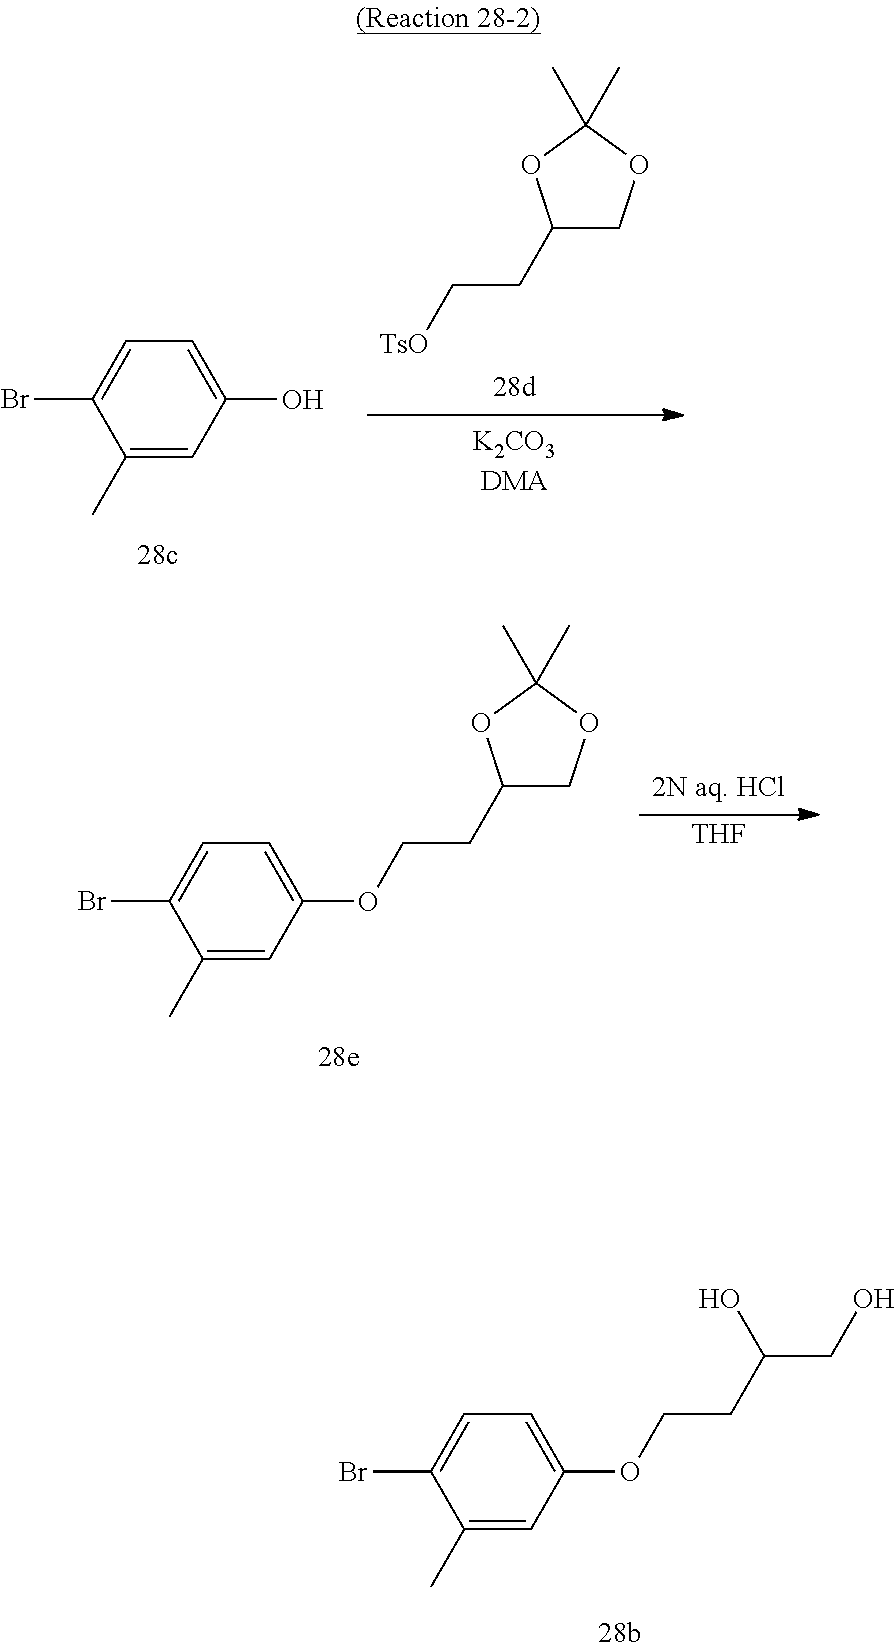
C1(C)=CC(O)=CC=C1Br.C1(CC[TsO])COC(C)(C)O1.C1(C)=CC(OCCC2COC(C)(C)O2)=CC=C1Br.[THF].C1(C)=CC(OCCC(CO)O)=CC=C1Br
